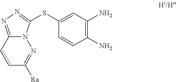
c1cC2=NN=C(SC3=CC(N)=C(N)C=C3)N2N=C1[Ra]
